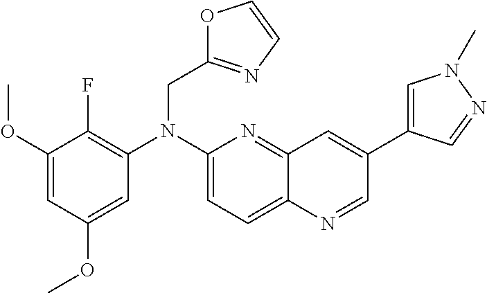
C1(OC)=CC(OC)=CC(N(C2=CC=C3C(=N2)C=C(C2=CN(C)N=C2)C=N3)CC2=NC=CO2)=C1F
